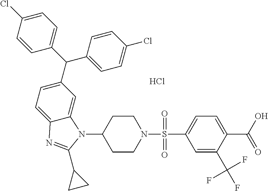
C1=C(Cl)C=CC(C(C2=CC=C(Cl)C=C2)C2=CC=C3C(=C2)N(C2CCN(S(=O)(C4=CC=C(C(O)=O)C(C(F)(F)F)=C4)=O)CC2)C(C2CC2)=N3)=C1.Cl
